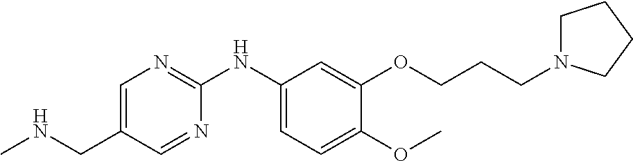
C1=C(CNC)C=NC(NC2=CC=C(OC)C(OCCCN3CCCC3)=C2)=N1
